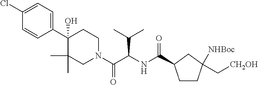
C1(C2(O)C(C)(C)CN(C(C(NC(=O)C3CCC(C[CH2OH])([NHBoc])C3)C(C)C)=O)CC2)=CC=C(Cl)C=C1
